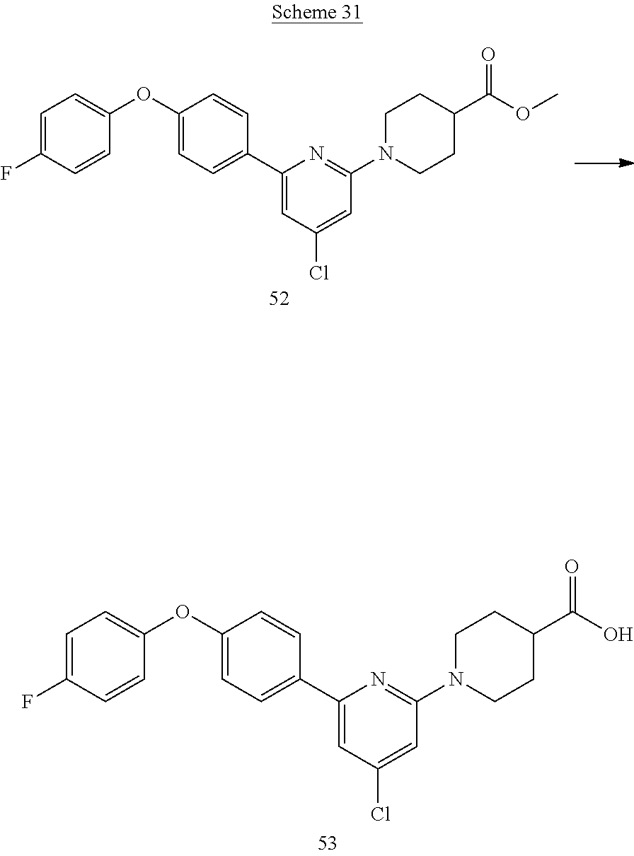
C1=C(F)C=CC(OC2=CC=C(C3=CC(Cl)=CC(N4CCC(C(OC)=O)CC4)=N3)C=C2)=C1.C1=C(F)C=CC(OC2=CC=C(C3=CC(Cl)=CC(N4CCC(C(O)=O)CC4)=N3)C=C2)=C1
